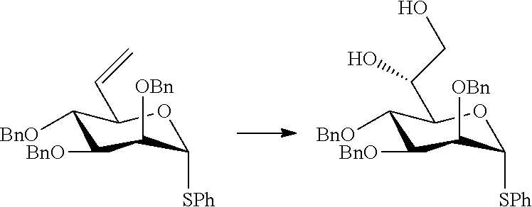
C1([BnO])C([BnO])C([OBn])C([SPh])OC1C=C.C1([BnO])C([BnO])C([OBn])C([SPh])OC1C(CO)O
